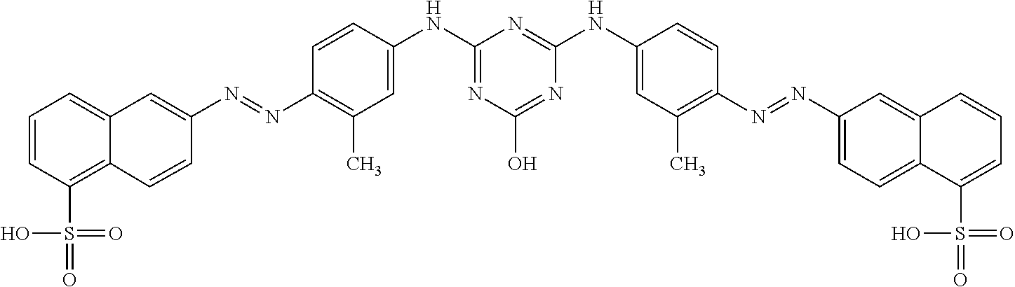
C1=CC(S(=O)(=O)O)=C2C(=C1)C=C(N=NC1=C(C)C=C(NC3=NC(O)=NC(NC4=CC(C)=C(N=NC5=CC=C6C(=C5)C=CC=C6S(=O)(=O)O)C=C4)=N3)C=C1)C=C2
